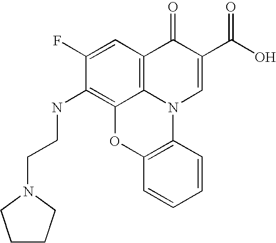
C1(F)=CC2=C3C(=C1NCCN1CCCC1)OC1=C(N3C=C(C(O)=O)C2=O)C=CC=C1
